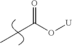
C(O[U])(=O)CC
